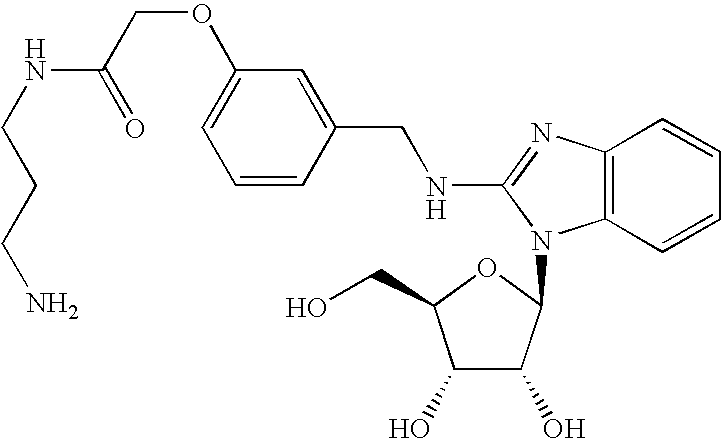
C1=C(OCC(NCCCN)=O)C=C(CNC2=NC3=C(N2C2C(O)C(O)C(CO)O2)C=CC=C3)C=C1
